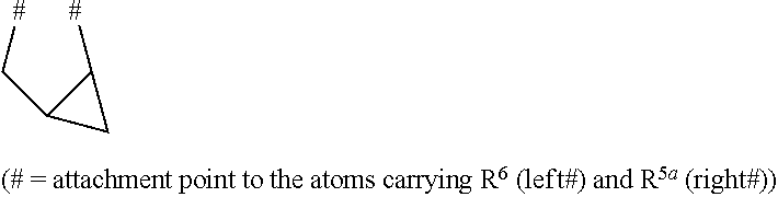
C1([#])C(C[#])C1
